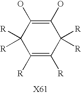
C1([R])=C([R])C([R])([R])C(O)=C(O)C1([R])[R]
